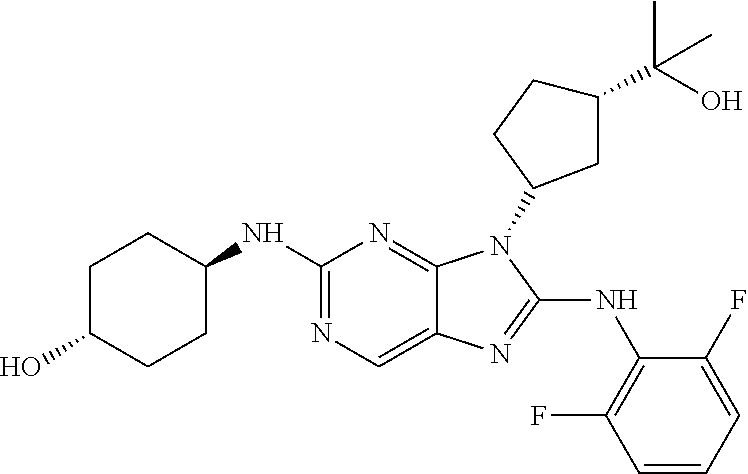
N1=C(NC2CCC(O)CC2)N=C2C(=C1)N=C(NC1=C(F)C=CC=C1F)N2C1CC(C(O)(C)C)CC1
